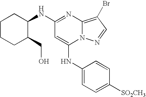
C1(NC2=NC3=C(Br)C=NN3C(NC3=CC=C([SO2CH3])C=C3)=C2)CCCCC1CO
